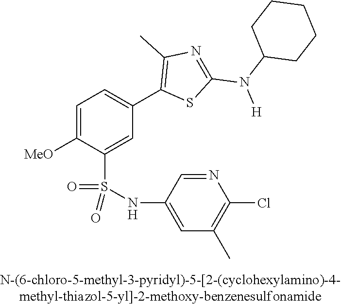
C1=C([OMe])C(S(NC2=CC(C)=C(Cl)N=C2)(=O)=O)=CC(C2=C(C)N=C(N(C3CCCCC3)[H])S2)=C1
